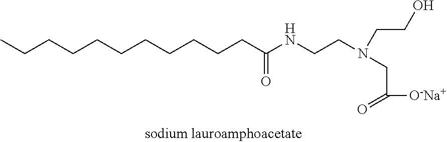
CCCCCCCCCCCC(NCCN(CCO)CC([O-Na+])=O)=O
